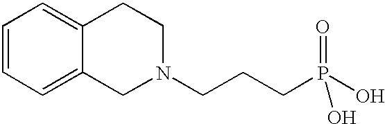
C1=CC=C2C(=C1)CCN(CCCP(O)(=O)O)C2
